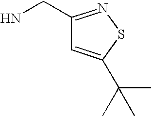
C1(CN)=NSC(C(C)(C)C)=C1
